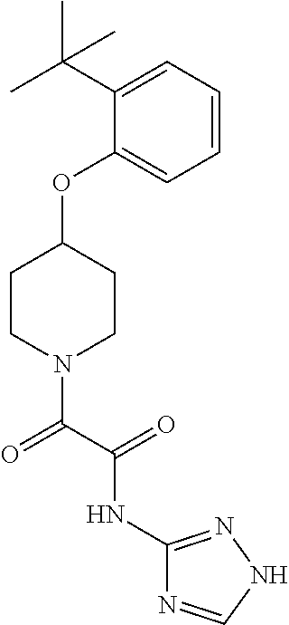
C1=CC=C(C(C)(C)C)C(OC2CCN(C(C(NC3=NNC=N3)=O)=O)CC2)=C1
